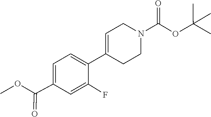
O(C(=O)C1=CC=C(C2=CCN(C(OC(C)(C)C)=O)CC2)C(F)=C1)C
